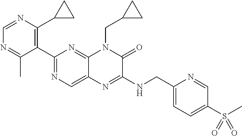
C1(C2=NC=C3C(=N2)N(CC2CC2)C(=O)C(NCC2=CC=C(S(C)(=O)=O)C=N2)=N3)=C(C2CC2)N=CN=C1C
